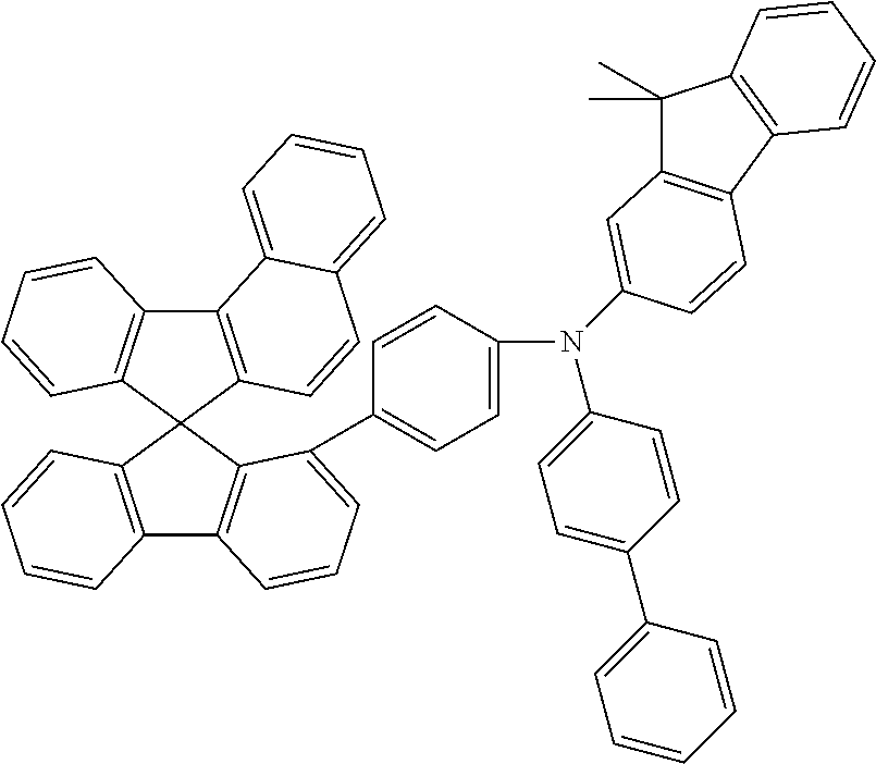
C12=C(C3(C4=C1C=CC=C4)C1=C(C4=C3C(C3=CC=C(N(C5=CC=C(C6=CC=CC=C6)C=C5)C5=CC6=C(C7=C(C6(C)C)C=CC=C7)C=C5)C=C3)=CC=C4)C=CC=C1)C=CC1=CC=CC=C21
